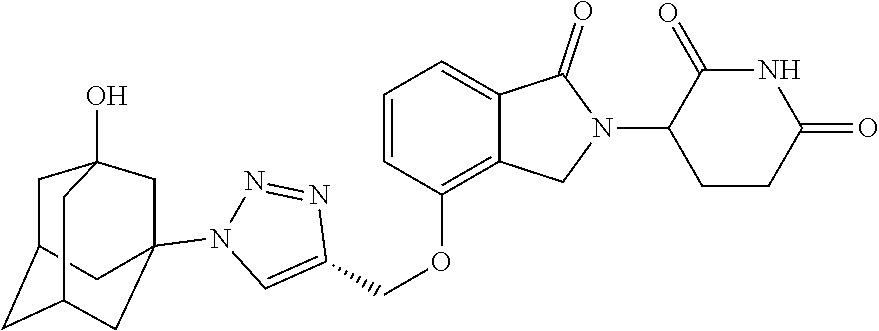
C1(COC2=C3C(=CC=C2)C(=O)N(C2CCC(=O)NC2=O)C3)=CN(C23CC4(O)CC(CC(C2)C4)C3)N=N1
